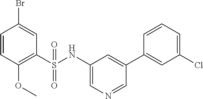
C1=CC(OC)=C(S(NC2=CN=CC(C3=CC(Cl)=CC=C3)=C2)(=O)=O)C=C1Br
